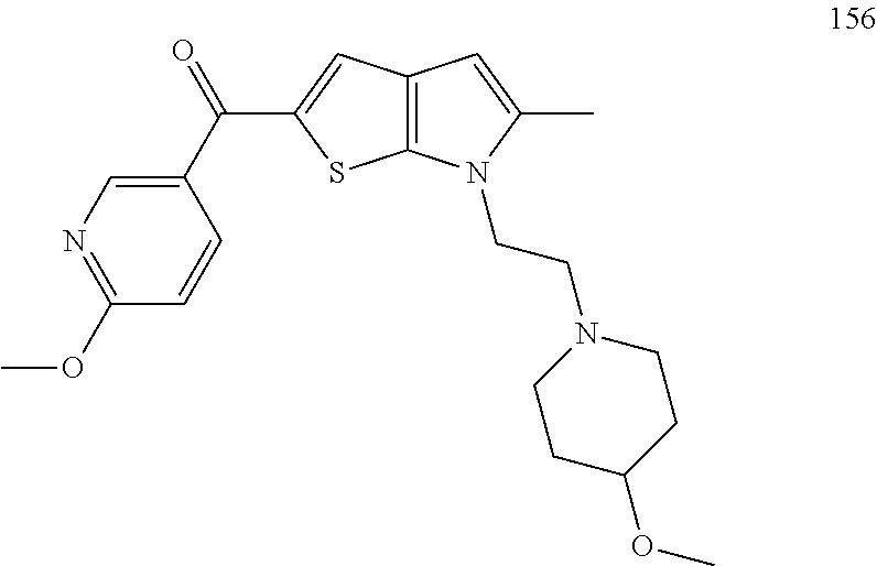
N1=C(OC)C=CC(C(=O)C2=CC3=C(S2)N(CCN2CCC(OC)CC2)C(C)=C3)=C1
